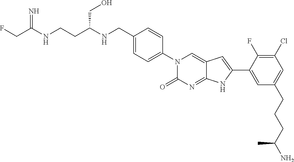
C(C(NCCC(NCC1=CC=C(N2C(=O)N=C3C(=C2)C=C(C2=CC(CCCC(N)C)=CC(Cl)=C2F)N3)C=C1)CO)=N)F
